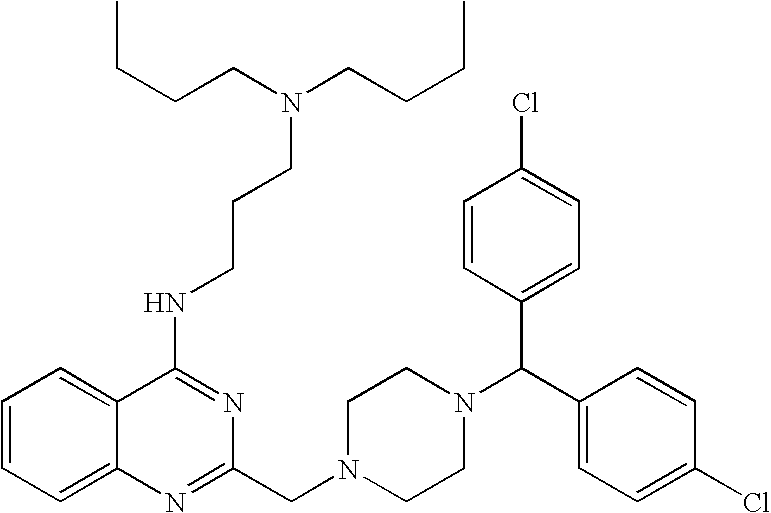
C1=CC=C2C(=C1)C(NCCCN(CCCC)CCCC)=NC(CN1CCN(C(C3=CC=C(Cl)C=C3)C3=CC=C(Cl)C=C3)CC1)=N2
